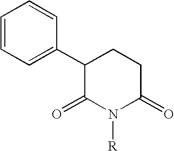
C1=CC=C(C2C(=O)N([R])C(=O)CC2)C=C1
